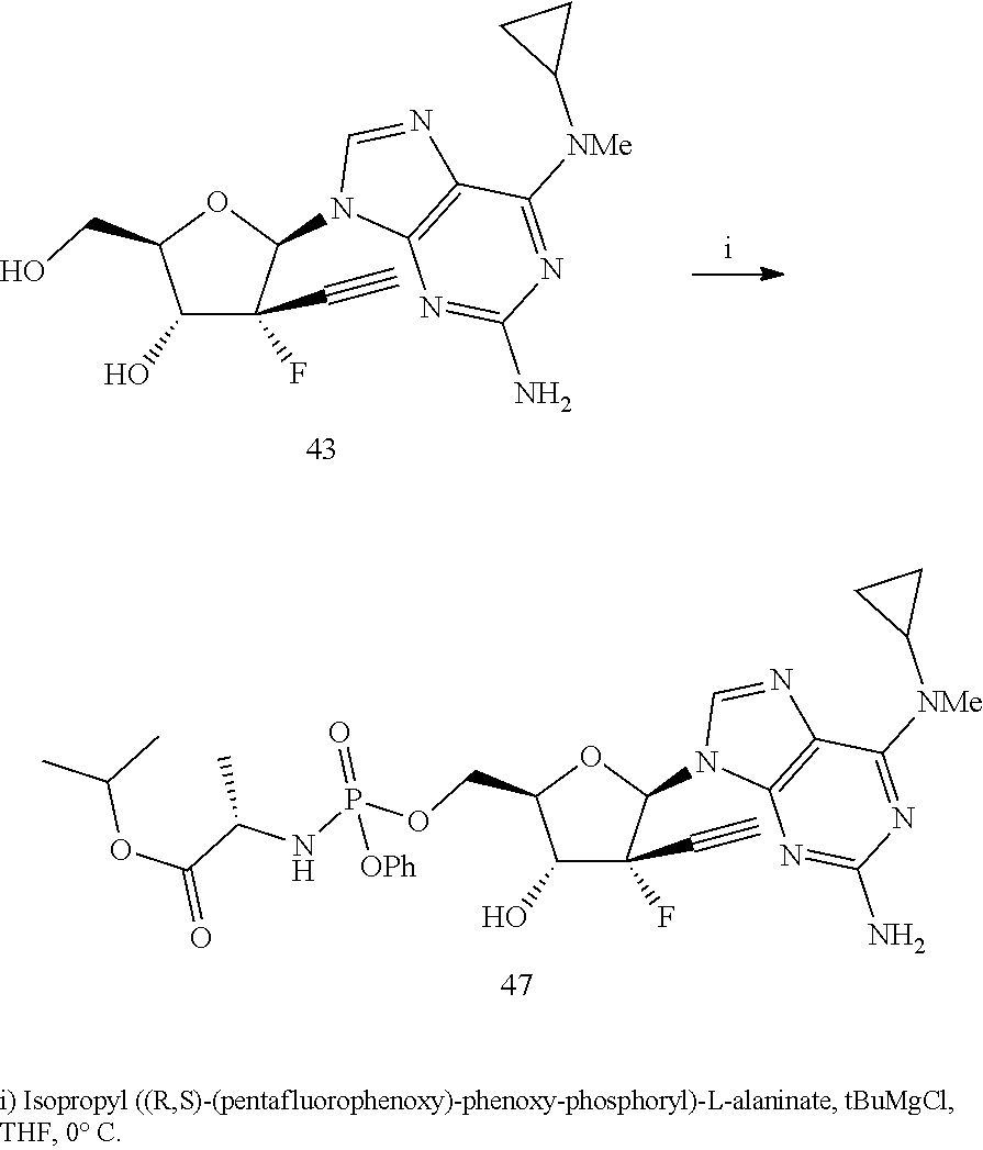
C1(O)C(F)(C#C)C(N2C3=C(N=C2)C([NMe]C2CC2)=NC(N)=N3)OC1CO.C1(O)C(F)(C#C)C(N2C3=C(N=C2)C([NMe]C2CC2)=NC(N)=N3)OC1COP(NC(C)C(=O)OC(C)C)(=O)[OPh]
